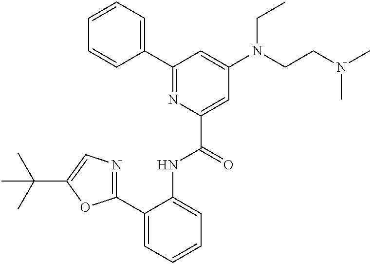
C1=CC=C(C2=NC(C(=O)NC3=CC=CC=C3C3=NC=C(C(C)(C)C)O3)=CC(N(CCN(C)C)CC)=C2)C=C1
